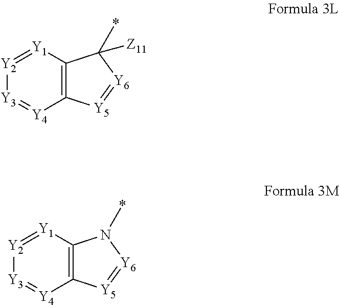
[Y2]1=[Y1]C2=C([Y4]=[Y3]1)[Y5]=[Y6]N2*.[Y2]1=[Y1]C2=C([Y4]=[Y3]1)[Y5]=[Y6]C2(*)[Z11]
